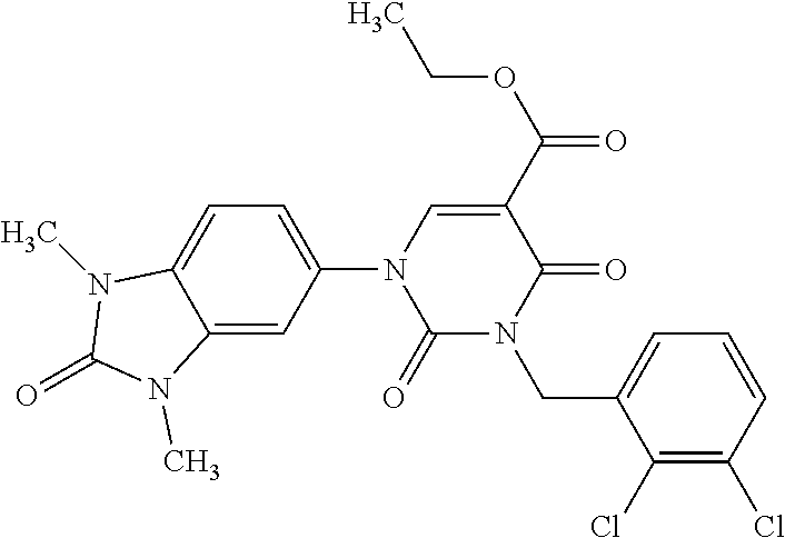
C1(N2C(=O)N(CC3=CC=CC(Cl)=C3Cl)C(=O)C(C(OCC)=O)=C2)=CC=C2C(=C1)N(C)C(=O)N2C
